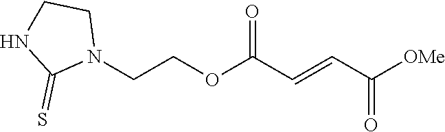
[OMe]C(C=CC(OCCN1CCNC1=S)=O)=O
